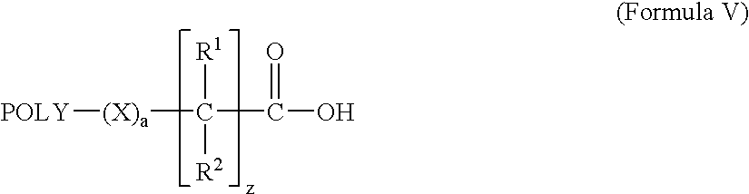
C(C(O)=O)([(X)a][POLY])([R1])[R2]
